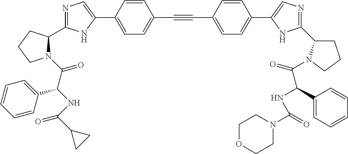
N1=C(C2N(C(C(NC(C3CC3)=O)C3=CC=CC=C3)=O)CCC2)NC(C2=CC=C(C#CC3=CC=C(C4=CN=C(C5CCCN5C(=O)C(NC(N5CCOCC5)=O)C5=CC=CC=C5)N4)C=C3)C=C2)=C1
